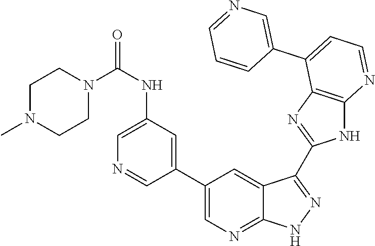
C1(NC(N2CCN(C)CC2)=O)=CN=CC(C2=CN=C3C(=C2)C(C2=NC4=C(N2)N=CC=C4C2=CN=CC=C2)=NN3)=C1
